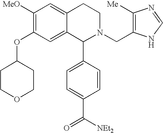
C1([MeO])=C(OC2CCOCC2)C=C2C(=C1)CCN(CC1=C([Me])N=CN1)C2C1=CC=C(C([NEt2])=O)C=C1
